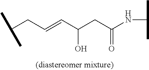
C(CC=CC(CC(NC(C)C)=O)O)(C)C
